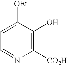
C1([CO2H])=C(O)C([OEt])=CC=N1
